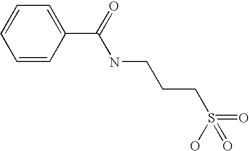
C1=CC(C(=O)NCCCS(=O)(O)=O)=CC=C1
